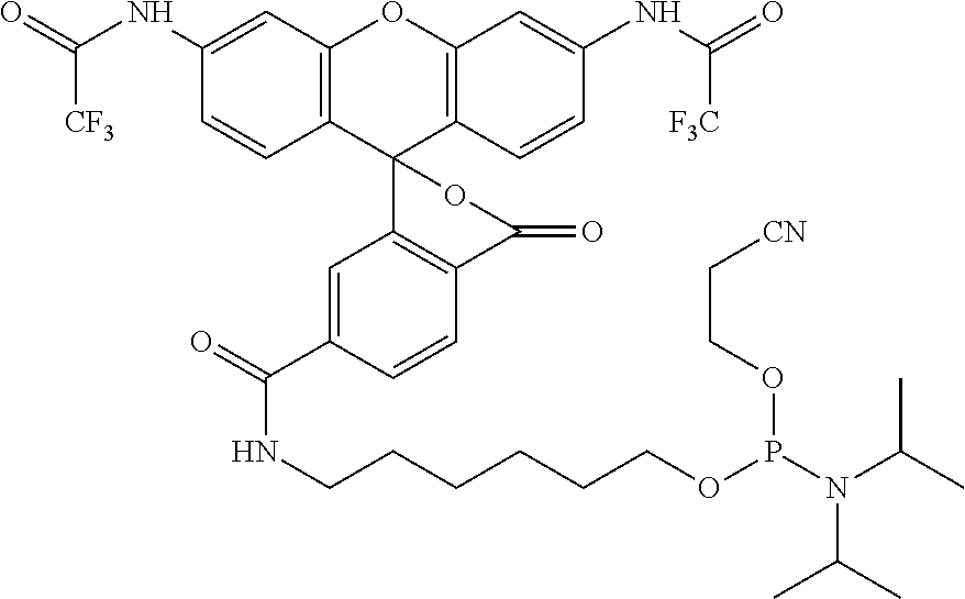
C12=C(C=C(NC(=O)[CF3])C=C1)OC1=C(C23C2=C(C=CC(C(=O)NCCCCCCOP(N(C(C)C)C(C)C)OCC[CN])=C2)C(=O)O3)C=CC(NC([F3C])=O)=C1
